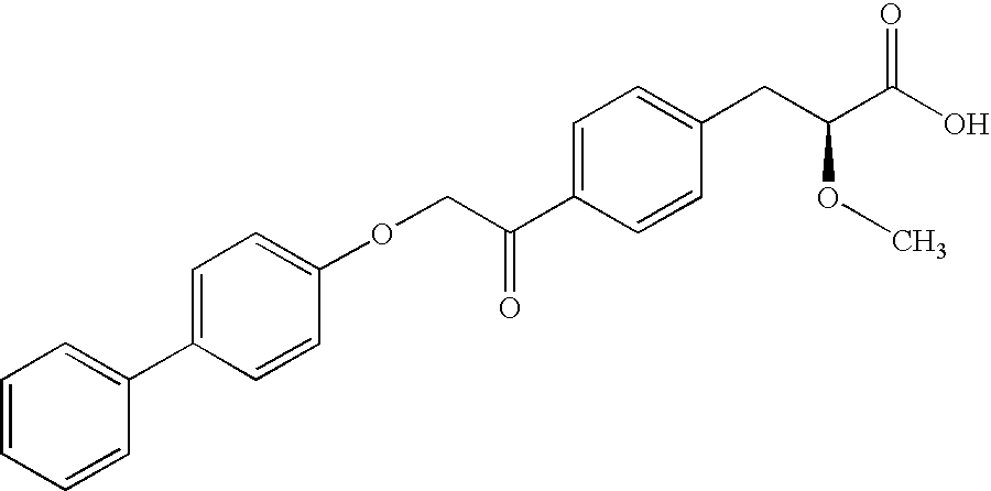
C(C1=CC=C(CC(C(O)=O)OC)C=C1)(COC1=CC=C(C2=CC=CC=C2)C=C1)=O
